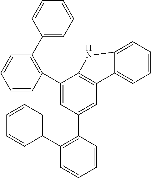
C1=CC(C2=CC(C3=C(C4=CC=CC=C4)C=CC=C3)=CC3=C2NC2=CC=CC=C32)=C(C2=CC=CC=C2)C=C1
